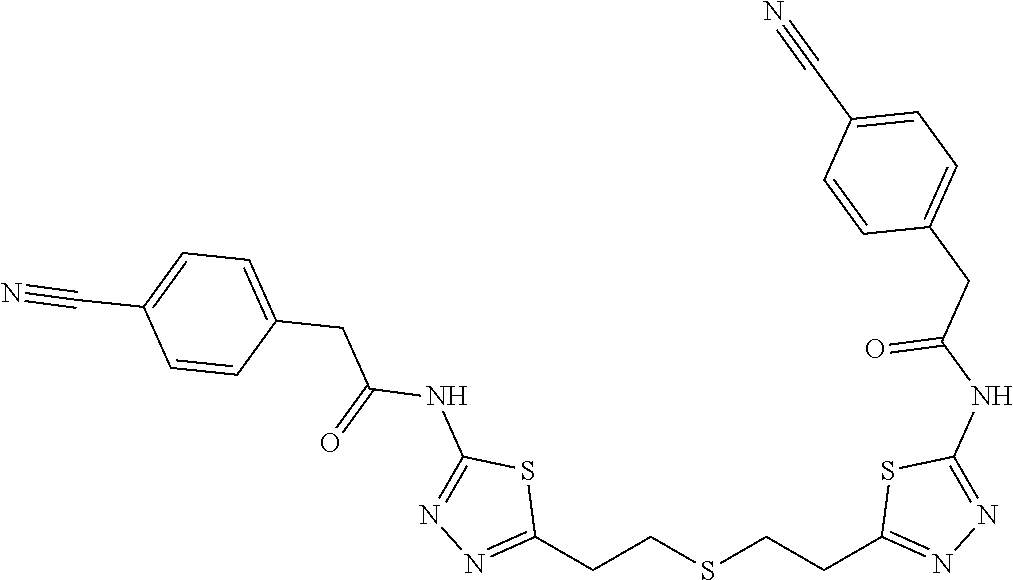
C(CSCCC1=NN=C(NC(CC2=CC=C(C#N)C=C2)=O)S1)C1=NN=C(NC(=O)CC2=CC=C(C#N)C=C2)S1
